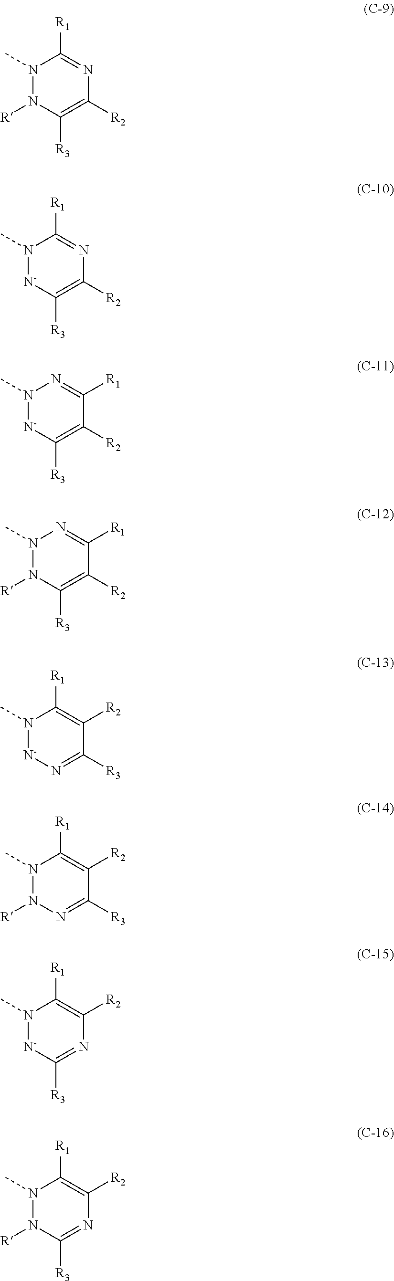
N1(C)N([R])C([R3])=C([R2])N=C1[R1].N1(C)[N-]C([R3])=C([R2])N=C1[R1].N1(C)[N-]C([R3])=C([R2])C([R1])=N1.N1(C)N([R])C([R3])=C([R2])C([R1])=N1.N1(C)[N-]N=C([R3])C([R2])=C1[R1].N1(C)N([R])N=C([R3])C([R2])=C1[R1].N1(C)[N-]C([R3])=NC([R2])=C1[R1].N1(C)N([R])C([R3])=NC([R2])=C1[R1]
